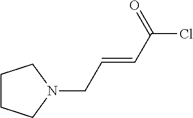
C1CCN(CC=CC(Cl)=O)C1
